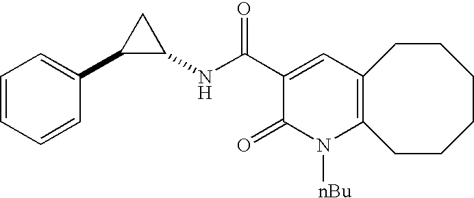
N(C(C1=CC2=C(N([nBu])C1=O)CCCCCC2)=O)C1CC1C1=CC=CC=C1
